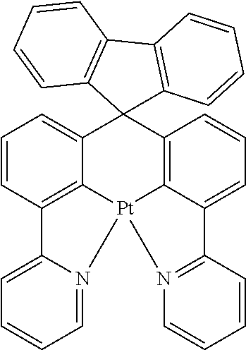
C12(C3=C4C(=CC=C3)C3=N([Pt]45C4=C(C=CC=C14)C1=CC=CC=N15)C=CC=C3)C1=C(C3=C2C=CC=C3)C=CC=C1
